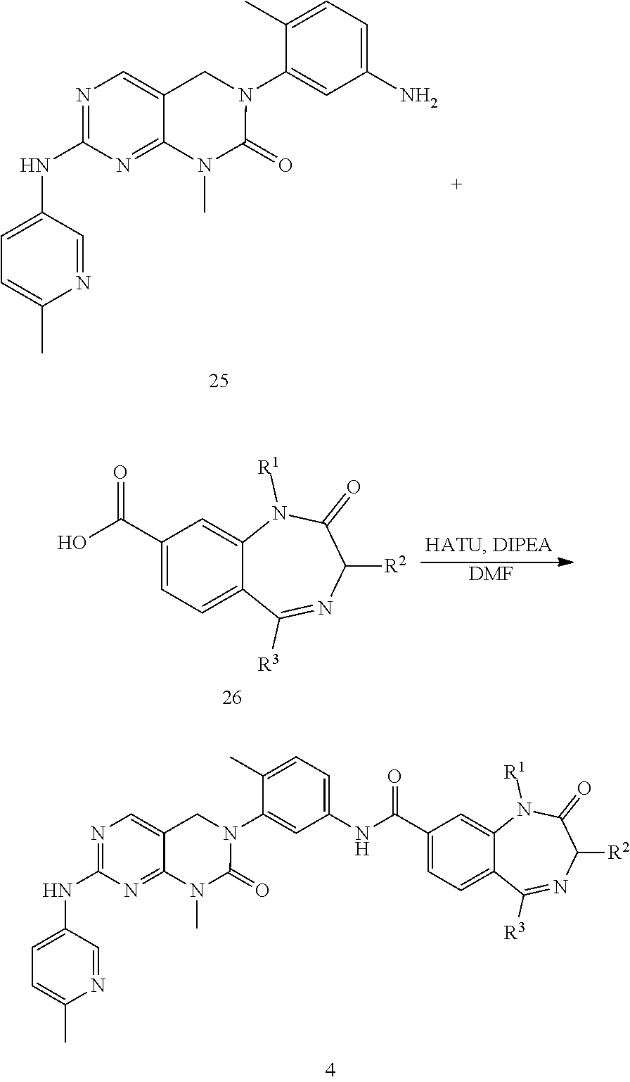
N1=C(NC2=CC=C(C)N=C2)N=C2C(=C1)CN(C1=CC(N)=CC=C1C)C(=O)N2C.[DMF].OC(C1=CC=C2C(=C1)N([R1])C(=O)C([R2])N=C2[R3])=O.N1=C(NC2=CC=C(C)N=C2)N=C2C(=C1)CN(C1=CC(NC(C3=CC=C4C(=C3)N([R1])C(=O)C([R2])N=C4[R3])=O)=CC=C1C)C(=O)N2C
